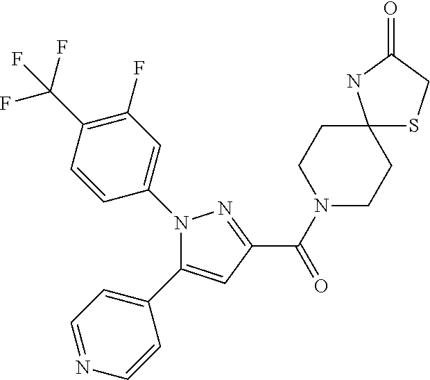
C1(C(N2CCC3(CC2)SCC(=O)N3)=O)=NN(C2=CC(F)=C(C(F)(F)F)C=C2)C(C2=CC=NC=C2)=C1
